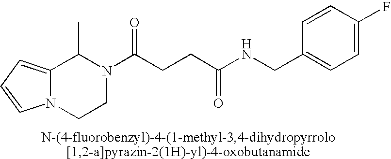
C12=CC=CN1CCN(C(CCC(NCC1=CC=C(F)C=C1)=O)=O)C2C
